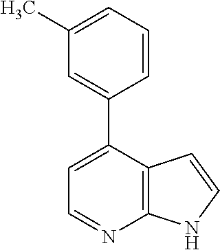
C1=CC=C(C)C=C1C1=CC=NC2=C1C=CN2
